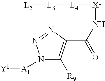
N1([A1][Y1])C([R9])=C(C(=O)N[X1][L4][L3][L2])N=N1
